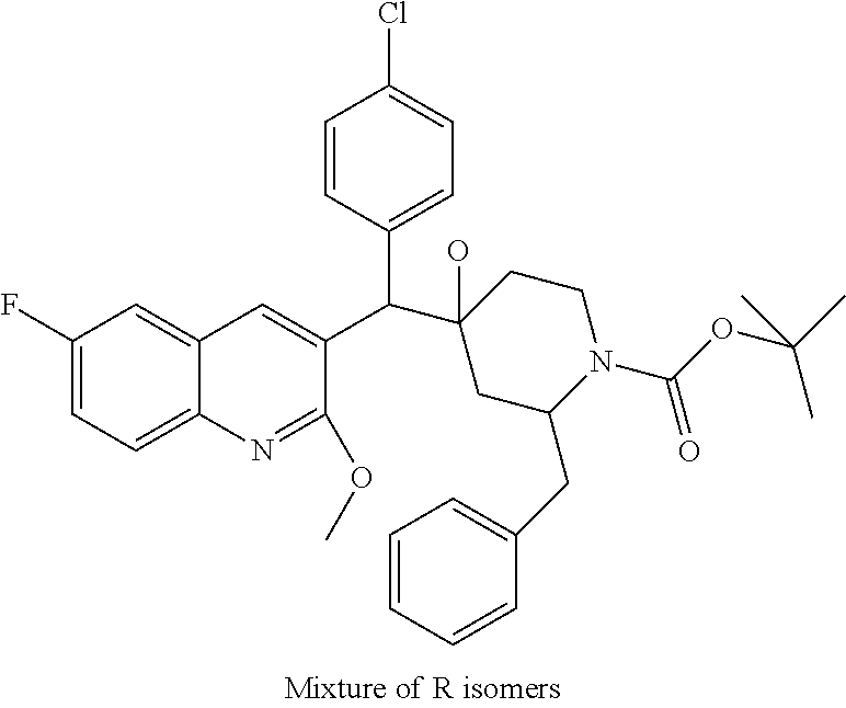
C1(F)=CC=C2C(=C1)C=C(C(C1(O)CC(CC3=CC=CC=C3)N(C(OC(C)(C)C)=O)CC1)C1=CC=C(Cl)C=C1)C(OC)=N2
